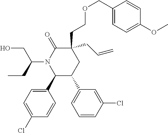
C1C(CCOCC2=CC=C(OC)C=C2)(CC=C)C(=O)N(C(CO)CC)C(C2=CC=C(Cl)C=C2)C1C1=CC=CC(Cl)=C1
